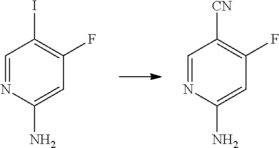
C1=NC(N)=CC(F)=C1I.C1=NC(N)=CC(F)=C1[CN]
